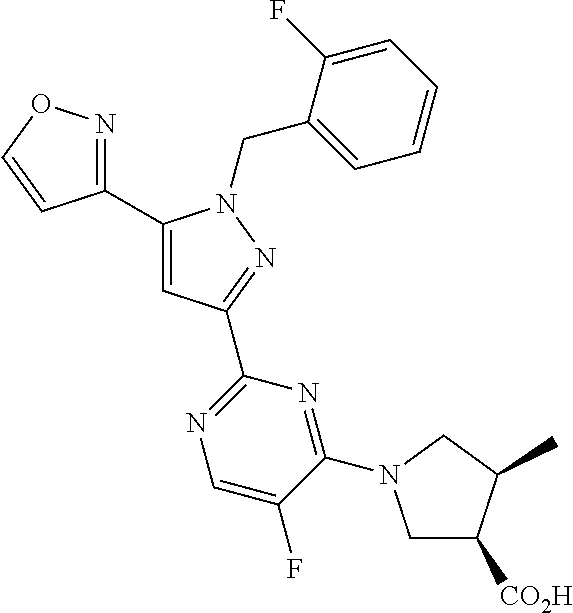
C1(C2=NOC=C2)=CC(C2=NC=C(F)C(N3CC([CO2H])C(C)C3)=N2)=NN1CC1=CC=CC=C1F
